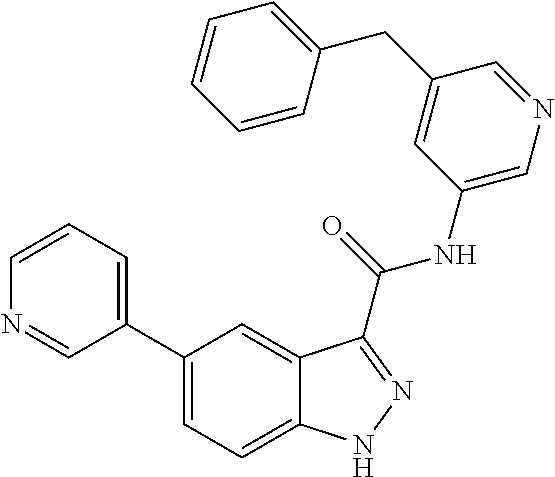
C1=CN=CC(C2=CC=C3C(=C2)C(C(NC2=CN=CC(CC4=CC=CC=C4)=C2)=O)=NN3)=C1
